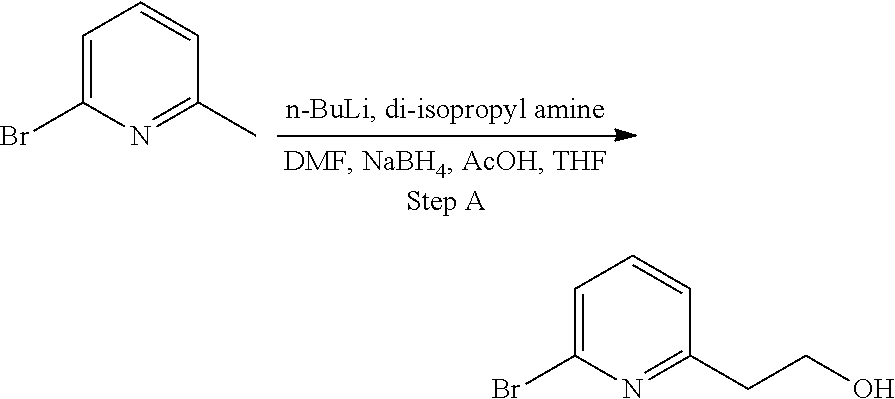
C1=C(Br)N=C(C)C=C1.C1=C(Br)N=C(CCO)C=C1
